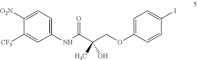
C1=C(OCC(C(NC2=CC=C([O2N])C([CF3])=C2)=O)(O)C)C=CC(I)=C1
